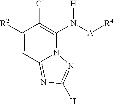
C1([R2])=CC2=NC([H])=NN2C(N([A][R4])[H])=C1Cl
